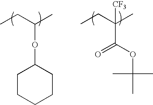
CCC(C)OC1CCCCC1.CCC(C)([CF3])C(OC(C)(C)C)=O
